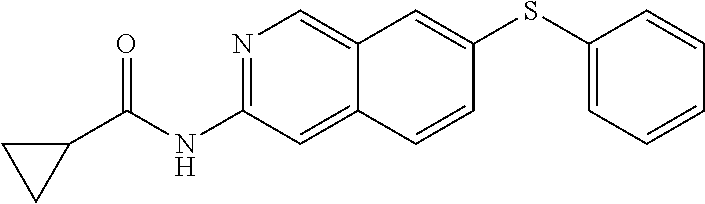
N1=C(NC(=O)C2CC2)C=C2C(=C1)C=C(SC1=CC=CC=C1)C=C2
